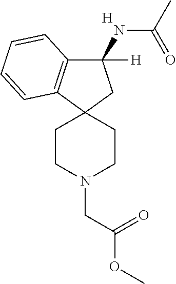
C1(NC(C)=O)([H])C2=C(C3(C1)CCN(CC(OC)=O)CC3)C=CC=C2.[H]
